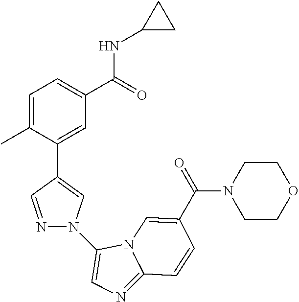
C1=C(C)C(C2=CN(C3=CN=C4N3C=C(C(=O)N3CCOCC3)C=C4)N=C2)=CC(C(=O)NC2CC2)=C1
